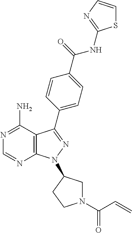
C12=C(C(N)=NC=N1)C(C1=CC=C(C(=O)NC3=NC=CS3)C=C1)=NN2C1CN(C(=O)C=C)CC1
